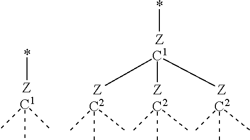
*[Z].[C1](C)(C)C.*[Z].[C1]([Z])([Z])[Z].[C2](C)(C)C.[C2](C)(C)C.[C2](C)(C)C
